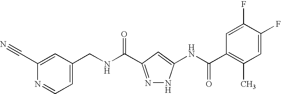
C1=C(CNC(=O)C2=NNC(NC(C3=C(C)C=C(F)C(F)=C3)=O)=C2)C=C(C#N)N=C1
